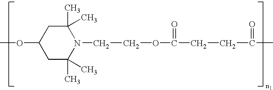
C1(C)(C)CC(OC)CC(C)(C)N1CCOC(=O)CCC(C)=O
